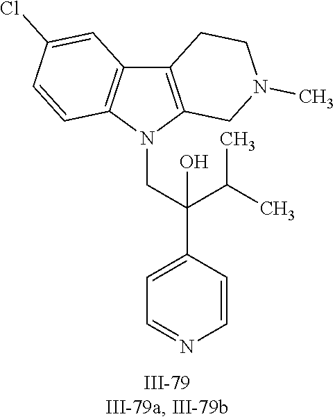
N1(CC(C2=CC=NC=C2)(C(C)C)O)C2=C(C3=C1C=CC(Cl)=C3)CCN(C)C2
